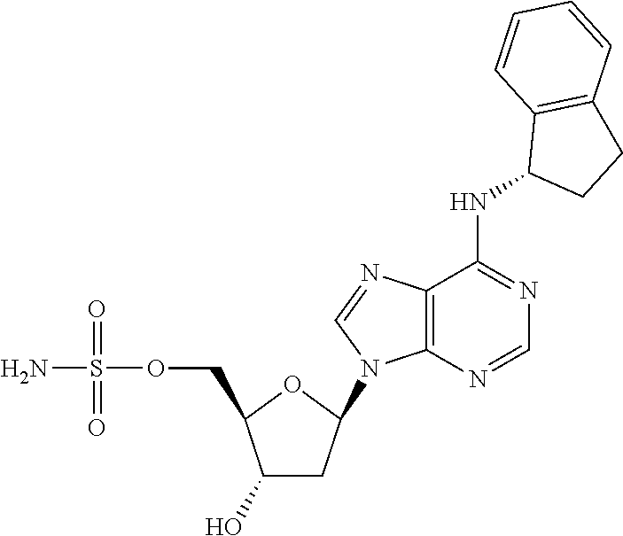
C1(O)CC(N2C3=C(C(NC4CCC5=C4C=CC=C5)=NC=N3)N=C2)OC1COS(N)(=O)=O
